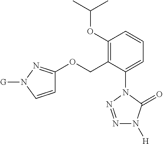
C1(OC(C)C)=C(COC2=NN([G])C=C2)C(N2N=NN([H])C2=O)=CC=C1
